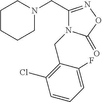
C1N(CC2=NOC(=O)N2CC2=C(Cl)C=CC=C2F)CCCC1
